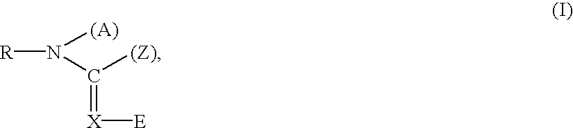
[R]N(C([(Z)])=[X][E])[(A)]
